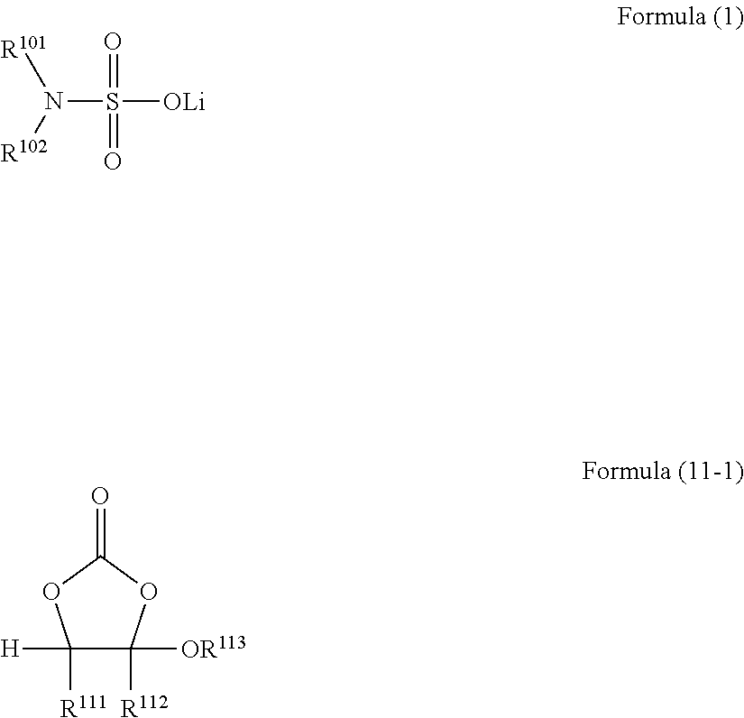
N(S(=O)(=O)[OLi])([R102])[R101].C1([H])([R111])C([R112])([OR113])OC(=O)O1
